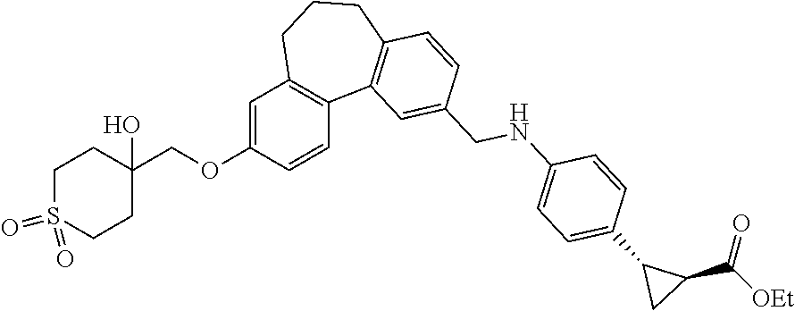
C1=C(OCC2(O)CCS(=O)(=O)CC2)C=CC2=C1CCCC1=C2C=C(CNC2=CC=C(C3CC3C([OEt])=O)C=C2)C=C1
